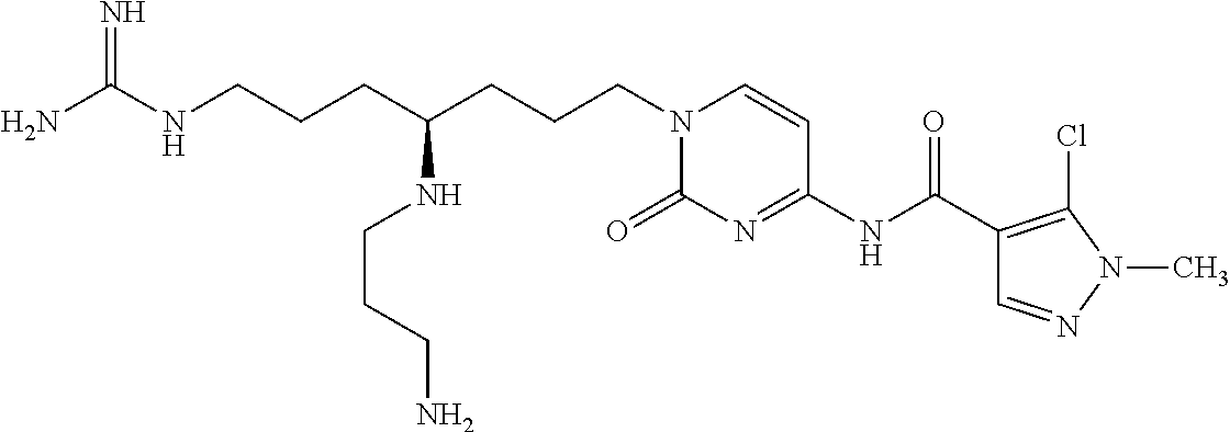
N1(CCCC(NCCCN)CCCNC(N)=N)C(=O)N=C(NC(=O)C2=C(Cl)N(C)N=C2)C=C1
